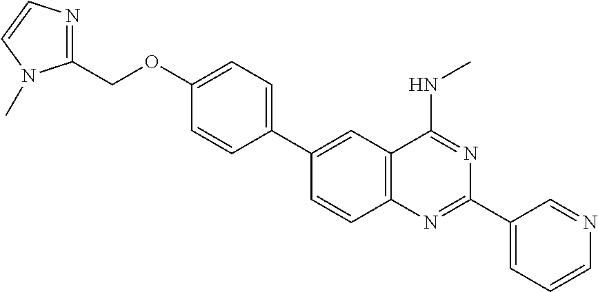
C1(C2=CC3=C(C=C2)N=C(C2=CC=CN=C2)N=C3NC)=CC=C(OCC2=NC=CN2C)C=C1
